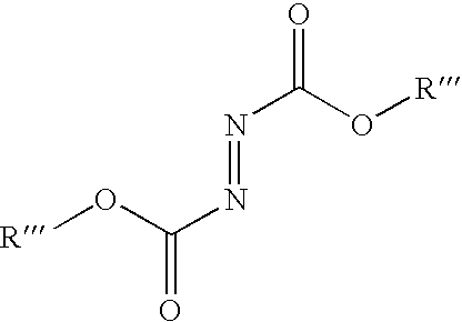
O=C(O[R])N=NC(=O)O[R]
